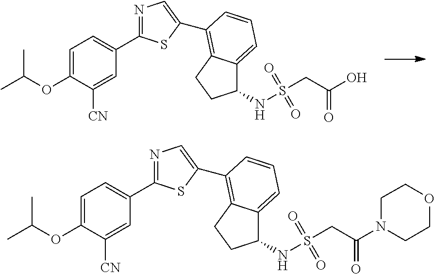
N1=C(C2=CC=C(OC(C)C)C([CN])=C2)SC(C2=C3C(=CC=C2)C(NS(CC(O)=O)(=O)=O)CC3)=C1.N1=C(C2=CC=C(OC(C)C)C([CN])=C2)SC(C2=C3C(=CC=C2)C(NS(CC(N2CCOCC2)=O)(=O)=O)CC3)=C1
